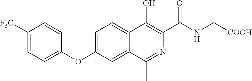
C1(OC2=CC=C3C(=C2)C(C)=NC(C(NC[COOH])=O)=C3O)=CC=C([F3C])C=C1
